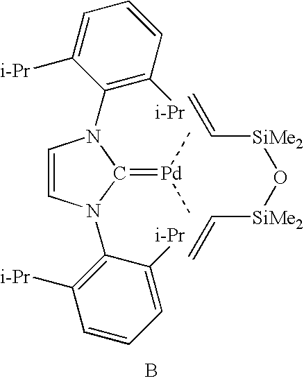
C1=CN(C2=C([i-Pr])C=CC=C2[i-Pr])C(=[Pd](C)C)N1C1=C([i-Pr])C=CC=C1[i-Pr].C=C[SiMe2]O[SiMe2]C=C.B
